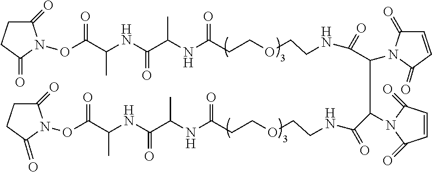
C1(=O)CCC(=O)N1OC(=O)C(C)NC(=O)C(C)NC(=O)CCOCCNC(C(N1C(=O)C=CC1=O)C(C(NCCOCCC(NC(C(NC(C(ON1C(=O)CCC1=O)=O)C)=O)C)=O)=O)N1C(=O)C=CC1=O)=O
